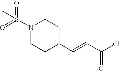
C(=CC(=O)Cl)C1CCN(S(=O)(=O)C)CC1
